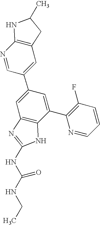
N1=CC(C2=CC3=C(C(C4=C(F)C=CC=N4)=C2)NC(NC(NCC)=O)=N3)=CC2=C1NC(C)C2
